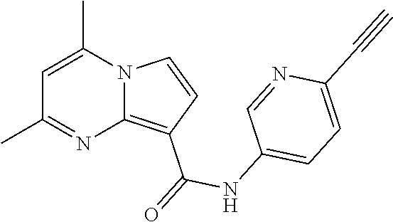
C1=C(C)N2C(=C(C(NC3=CC=C(C#C)N=C3)=O)C=C2)N=C1C
